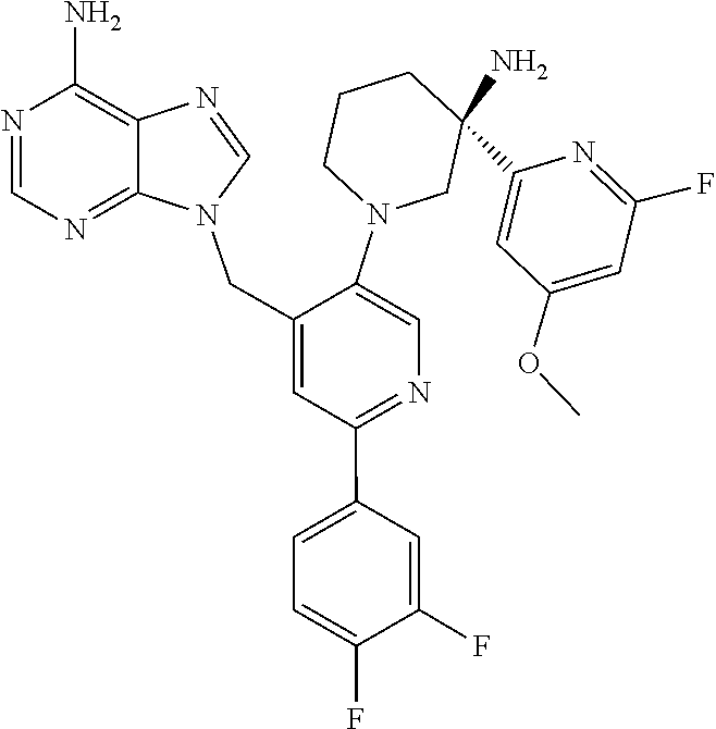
COC1=CC(F)=NC(C2(N)CN(C3=CN=C(C4=CC=C(F)C(F)=C4)C=C3CN3C=NC4=C(N)N=CN=C34)CCC2)=C1
